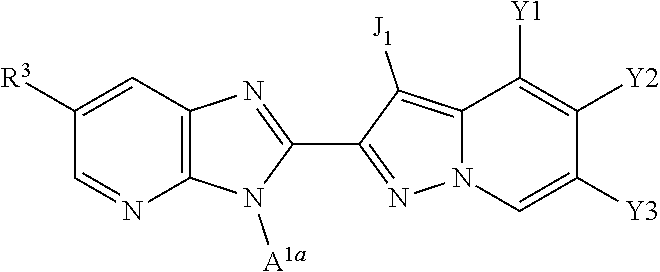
C12=C(N=C(C3=NN4C(=C3[J1])C([Y1])=C([Y2])C([Y3])=C4)N1[A1a])C=C([R3])C=N2
